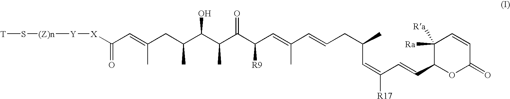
C1([Ra])([Ra])C(C=CC(=CC(CC=CC(=CC(C(C(C(C(CC(=CC([X][Y][(Z)n]S[T])=O)C)C)O)C)=O)[R9])C)C)[R17])OC(=O)C=C1
